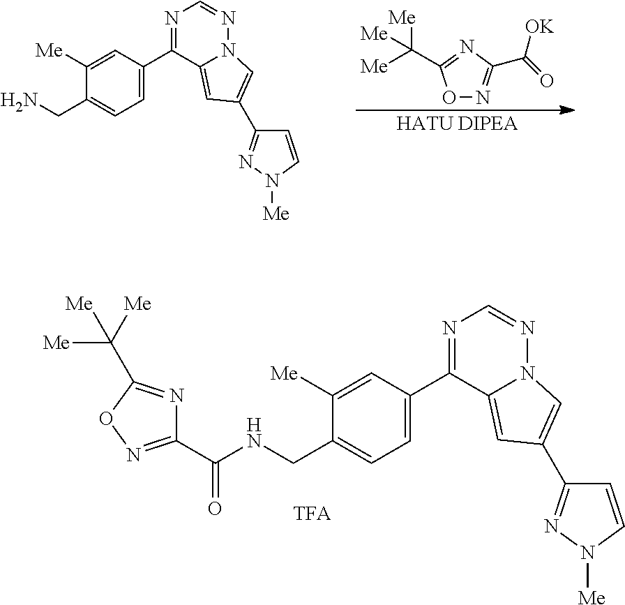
C1(C2=NC=NN3C2=CC(C2=NN([Me])C=C2)=C3)=CC=C(CN)C([Me])=C1.[HATU DIPEA].N1=C(C([Me])([Me])[Me])ON=C1C(=O)[OK].C1(C2=NC=NN3C2=CC(C2=NN([Me])C=C2)=C3)=CC=C(CNC(=O)C2=NOC(C([Me])([Me])[Me])=N2)C([Me])=C1
